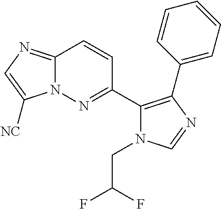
C12=NC=C([NC])N1N=C(C1=C(C3=CC=CC=C3)N=CN1CC(F)F)C=C2
